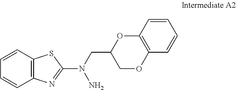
C12=C(C=CC=C1)SC(N(CC1COC3=C(O1)C=CC=C3)N)=N2
